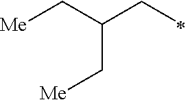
[Me]CC(C[Me])CC
